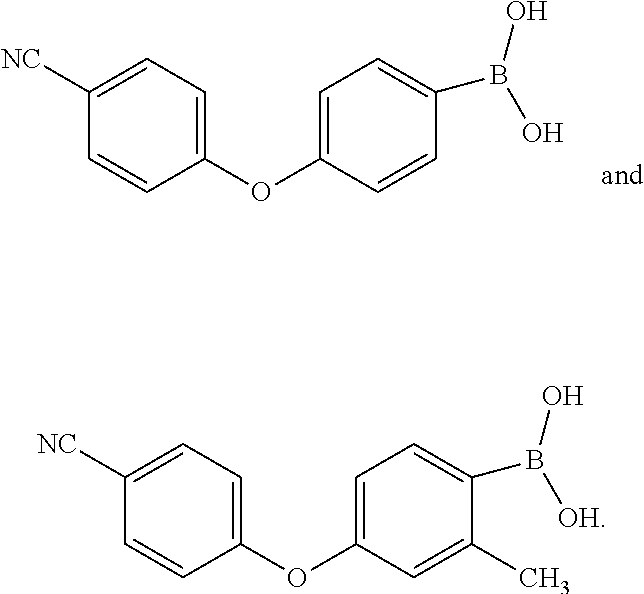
C1=C(OC2=CC=C([NC])C=C2)C=C(C)C(B(O)[OH])=C1.C1=C(OC2=CC=C([NC])C=C2)C=CC(B(O)O)=C1
